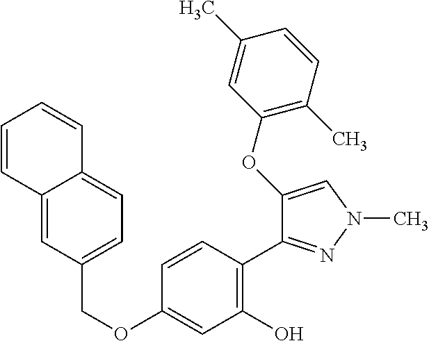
C(OC1=CC(O)=C(C2=NN(C)C=C2OC2=C(C)C=CC(C)=C2)C=C1)C1=CC=C2C(=C1)C=CC=C2
